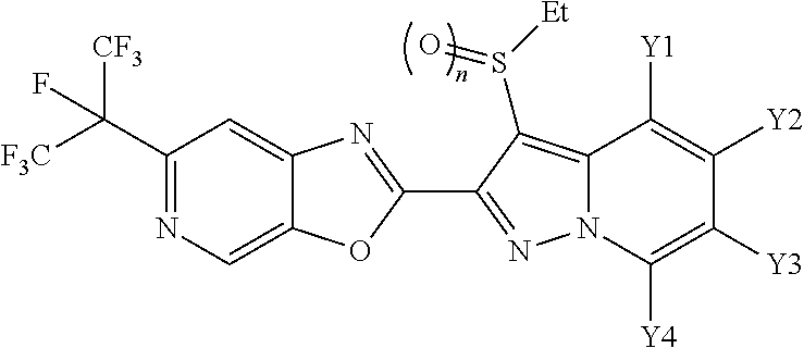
C12=CN=C(C([F3C])([CF3])F)C=C1N=C(C1=NN3C(=C1S([Et])=O)C([Y1])=C([Y2])C([Y3])=C3[Y4])O2
